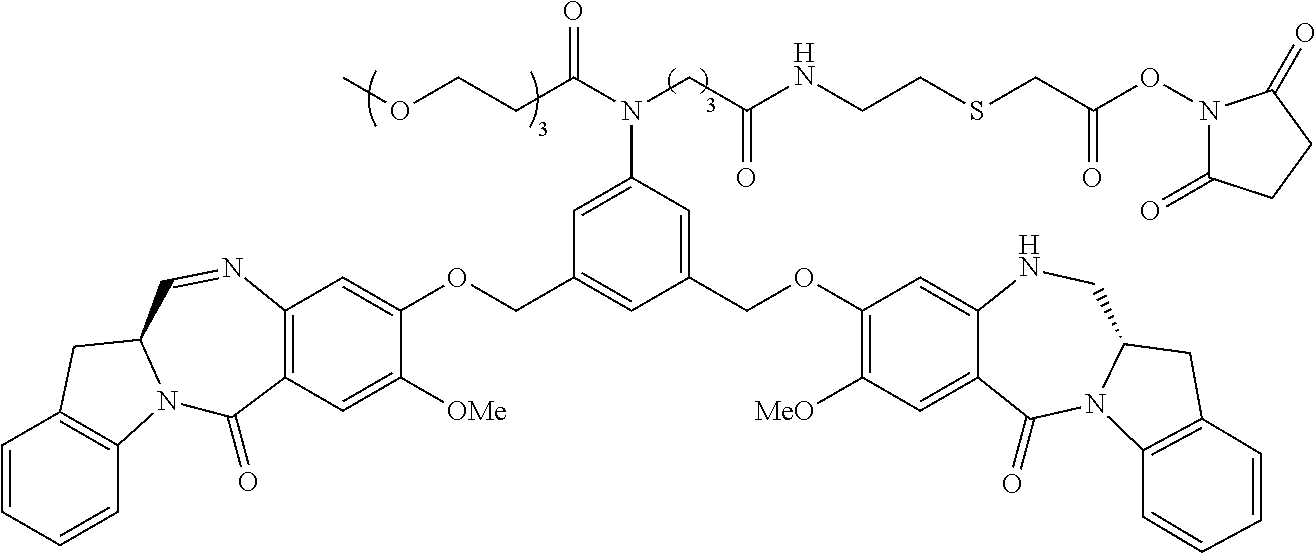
C1=CC=CC2=C1CC1N2C(=O)C2=C(N=C1)C=C(OCC1=CC(COC3=C([MeO])C=C4C(=C3)NCC3N(C4=O)C4=C(C3)C=CC=C4)=CC(N(CC(NCCSCC(ON3C(=O)CCC3=O)=O)=O)C(CCOC)=O)=C1)C([OMe])=C2
